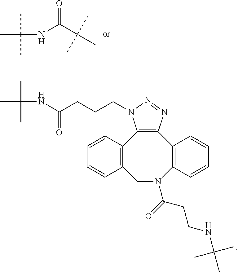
CC(NC(C(C)(C)C)=O)(C)C.CC(NC(CCCN1C2=C(N=N1)C1=C(N(C(=O)CCNC(C)(C)C)CC3=C2C=CC=C3)C=CC=C1)=O)(C)C
